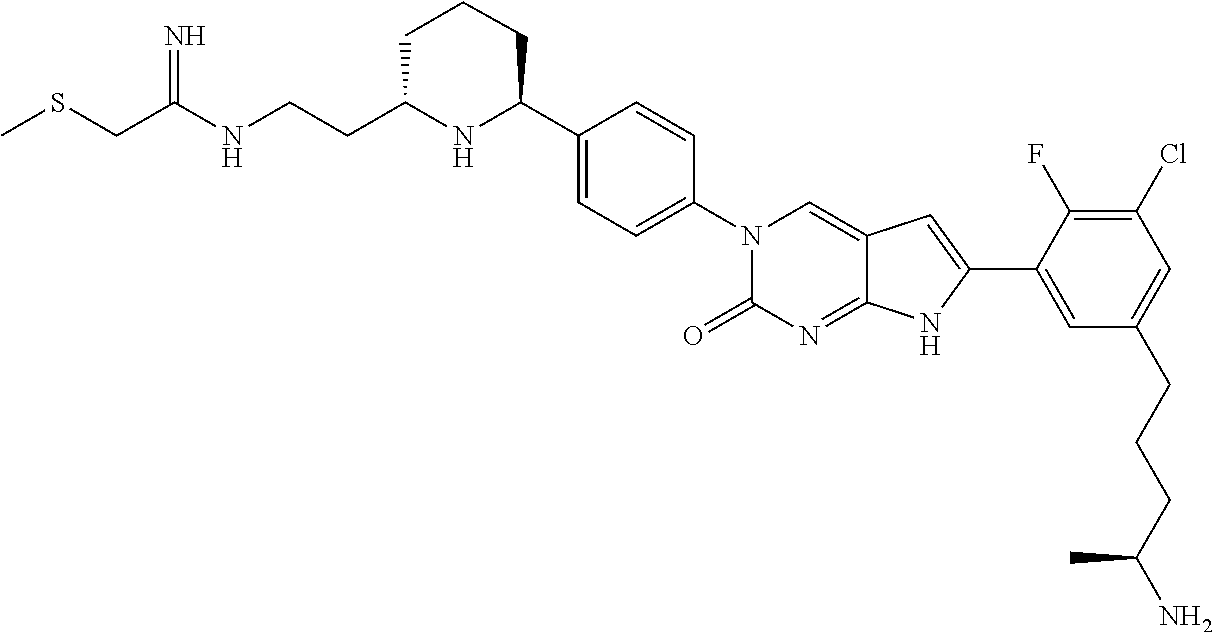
C(C(NCCC1NC(C2=CC=C(N3C(=O)N=C4C(=C3)C=C(C3=CC(CCCC(N)C)=CC(Cl)=C3F)N4)C=C2)CCC1)=N)SC
